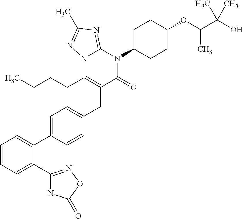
C1=CC=C(C2=NOC(=O)N2)C(C2=CC=C(CC3=C(CCCC)N4C(=NC(C)=N4)N(C4CCC(OC(C(O)(C)C)C)CC4)C3=O)C=C2)=C1
